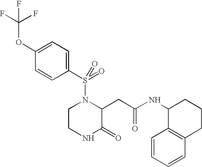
S(N1CCNC(=O)C1CC(=O)NC1C2=C(CCC1)C=CC=C2)(C1=CC=C(OC(F)(F)F)C=C1)(=O)=O
